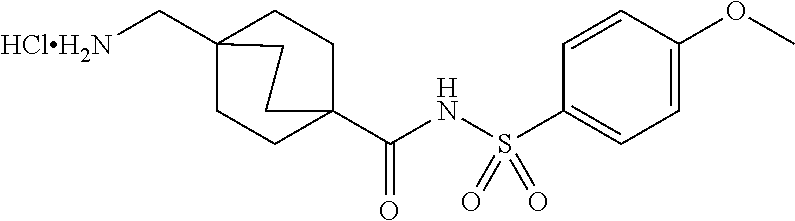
C1CC2(C[HClH2N])CCC1(C(NS(C1=CC=C(OC)C=C1)(=O)=O)=O)CC2
